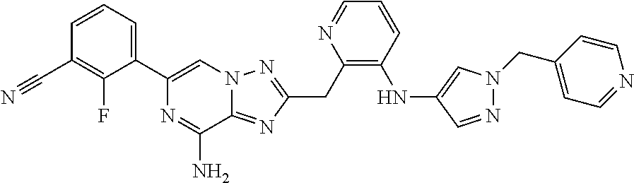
C1=CC(C#N)=C(F)C(C2=CN3C(=NC(CC4=C(NC5=CN(CC6=CC=NC=C6)N=C5)C=CC=N4)=N3)C(N)=N2)=C1
